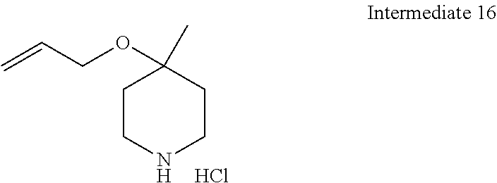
N1CCC(C)(OCC=C)CC1.Cl
